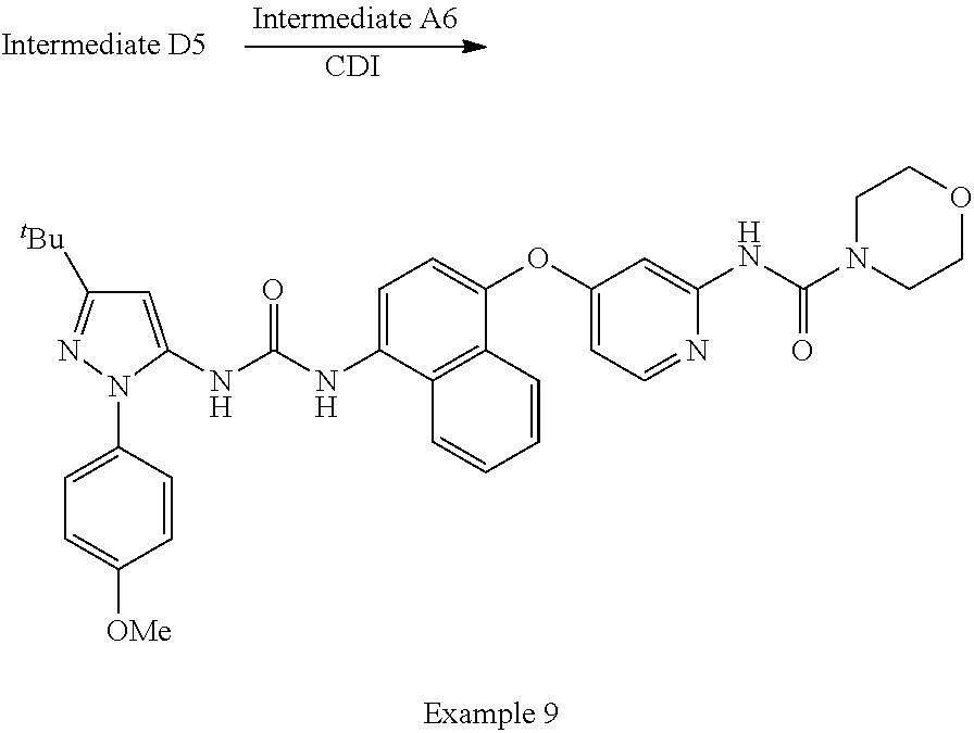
[CDI].C1=C(NC(NC2=CC=C(OC3=CC=NC(NC(=O)N4CCOCC4)=C3)C3=C2C=CC=C3)=O)N(C2=CC=C([OMe])C=C2)N=C1[tBu]
